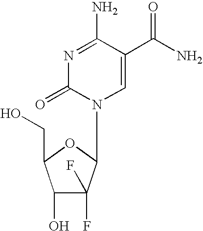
N1=C(N)C(C(N)=O)=CN(C2C(F)(F)C(O)C(CO)O2)C1=O
